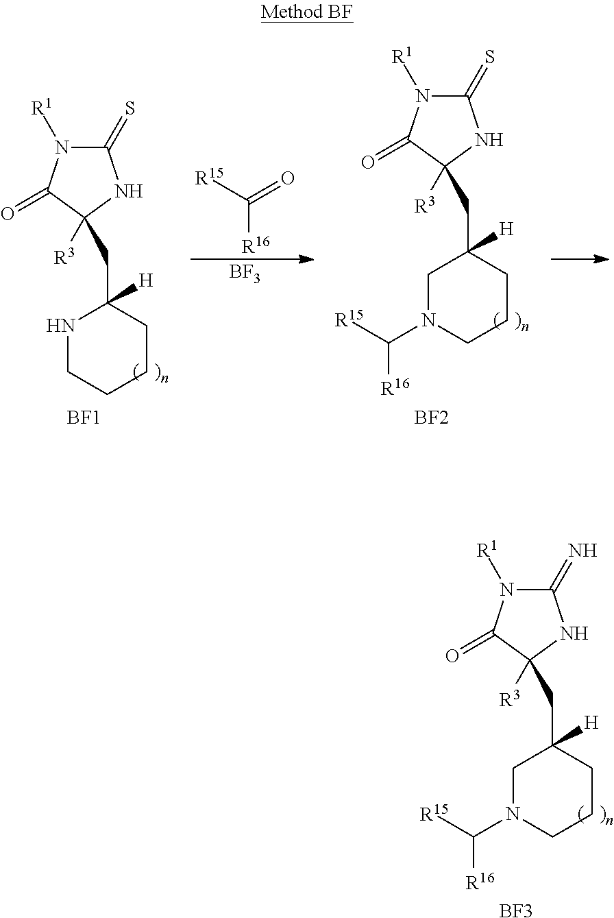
C1(=N)N([R1])C(=O)C([R3])(CC2([H])CN(C([R15])[R16])CCC2)N1.[BF3].C1(=S)N([R1])C(=O)C([R3])(CC2([H])NCCCC2)N1.[BF1].C([R16])([R15])=O.[BF3].C1(=S)N([R1])C(=O)C([R3])(CC2([H])CN(C([R15])[R16])CCC2)N1.[BF2]
